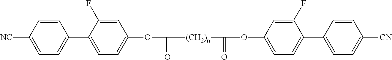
C1=C(F)C(C2=CC=C([NC])C=C2)=CC=C1OC(=O)[(CH2)n]C(=O)OC1=CC=C(C2=CC=C([CN])C=C2)C(F)=C1
